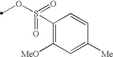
C1(S(OC)(=O)=O)=C([MeO])C=C([Me])C=C1
